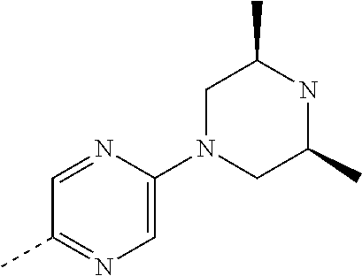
C1=NC(N2CC(C)NC(C)C2)=CN=C1C
